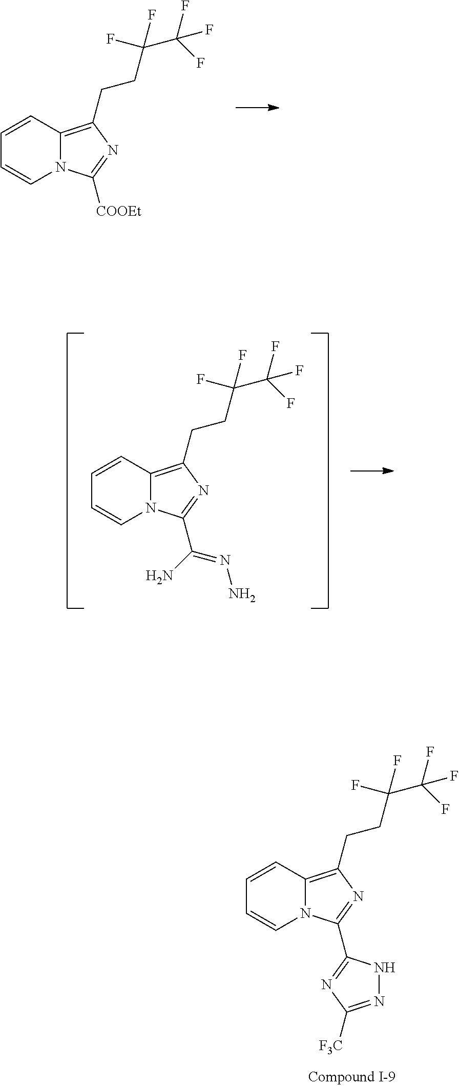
C1=CC2=C(CCC(C(F)(F)F)(F)F)N=C(C3=NC([F3C])=NN3)N2C=C1.C1=CC2=C(CCC(C(F)(F)F)(F)F)N=C(C(N)=NN)N2C=C1.C1=CC2=C(CCC(C(F)(F)F)(F)F)N=C([COOEt])N2C=C1
